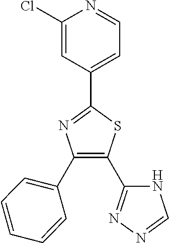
ClC1=CC(C2=NC(C3=CC=CC=C3)=C(C3=NN=CN3)S2)=CC=N1
